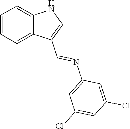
C1=CC=C2C(=C1)NC=C2C=NC1=CC(Cl)=CC(Cl)=C1
